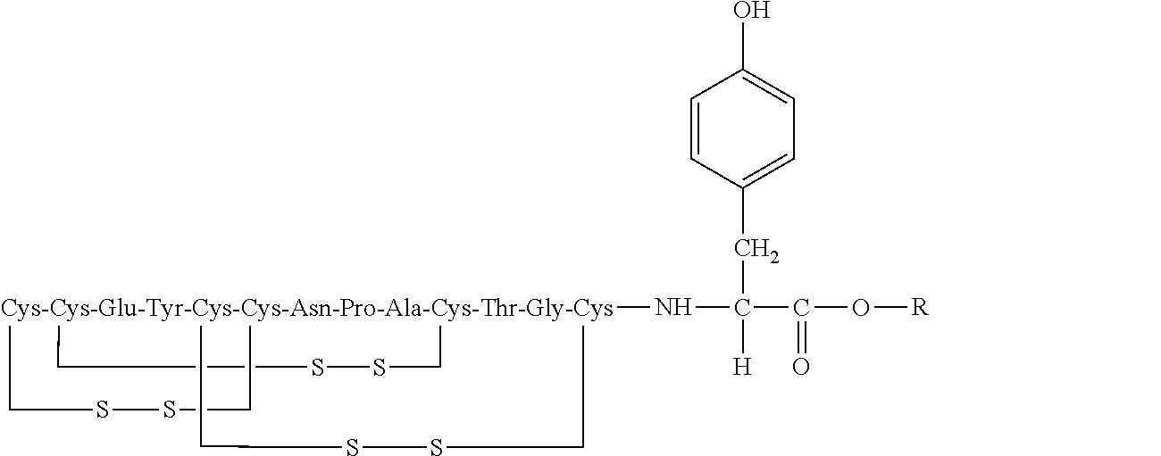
[Cys-Cys-Glu-Tyr-Cys-Cys-Asn-Pro-Ala-Cys-Thr-Gly-Cys]123(NC([H])(C(=O)O[R])CC4=CC=C(O)C=C4)(CSSC1)(CSSC2)CSSC3
